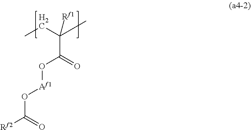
CCC(C)(C(O[Af1]OC(=O)[Rf2])=O)[Rf1]
